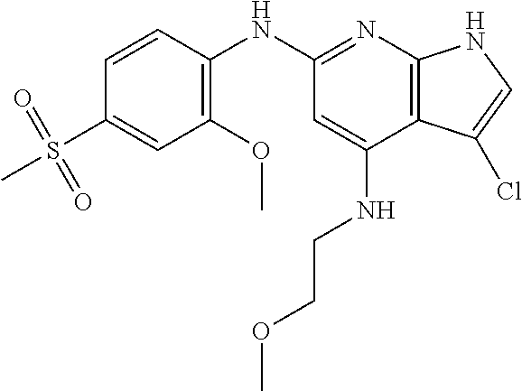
CS(C1=CC(OC)=C(NC2=NC3=C(C(NCCOC)=C2)C(Cl)=CN3)C=C1)(=O)=O
